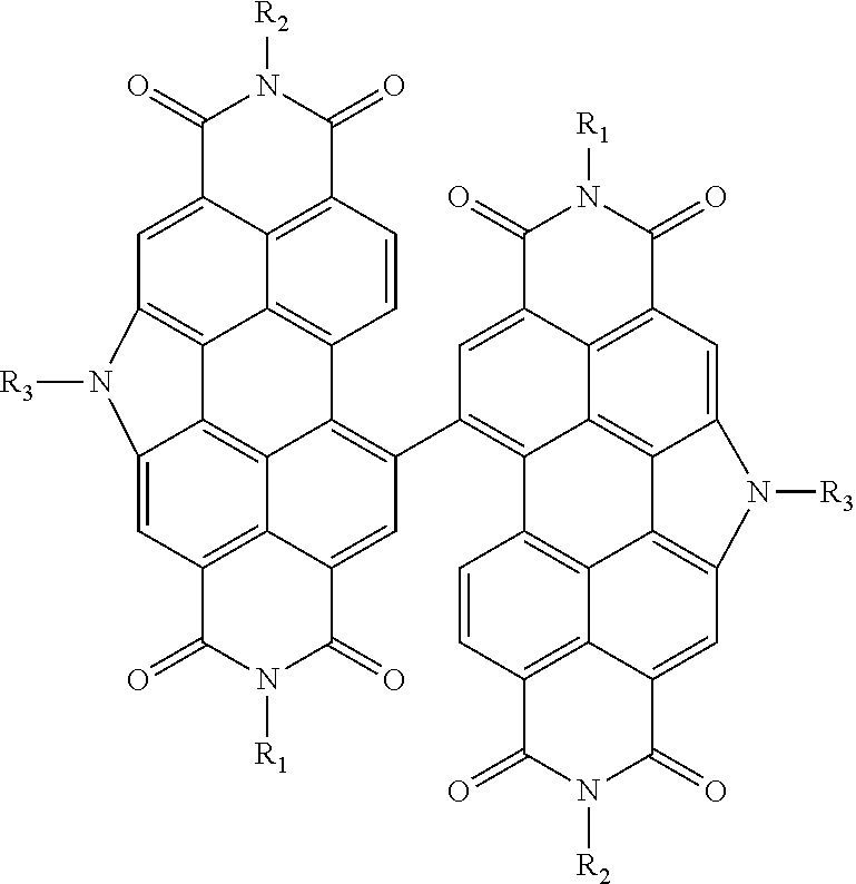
C1(=O)C2=CC(C3=C4C5=C6C(=CC7=C5C(=C3)C(=O)N([R1])C7=O)N([R3])C3=C6C5=C4C=CC4=C5C(=C3)C(=O)N([R2])C4=O)=C3C4=C5C(=CC(=C24)C(=O)N1[R1])N([R3])C1=C5C2=C3C=CC3=C2C(=C1)C(=O)N([R2])C3=O
